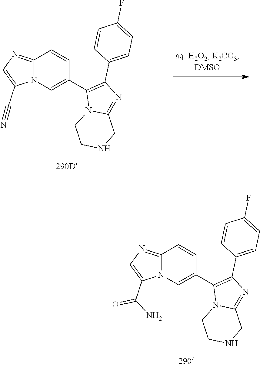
C12=NC=C(C#N)N1C=C(C1=C(C3=CC=C(F)C=C3)N=C3N1CCNC3)C=C2.C12=NC=C(C(N)=O)N1C=C(C1=C(C3=CC=C(F)C=C3)N=C3N1CCNC3)C=C2
